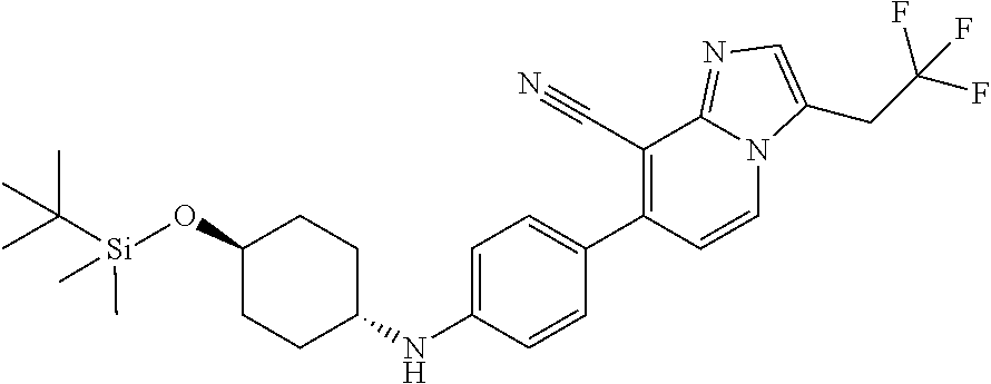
C1(O[Si](C)(C)C(C)(C)C)CCC(NC2=CC=C(C3=C(C#N)C4=NC=C(CC(F)(F)F)N4C=C3)C=C2)CC1
